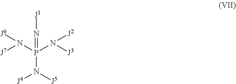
P(N([J5])[J4])(N([J7])[J6])(N([J3])[J2])=N[J1]
